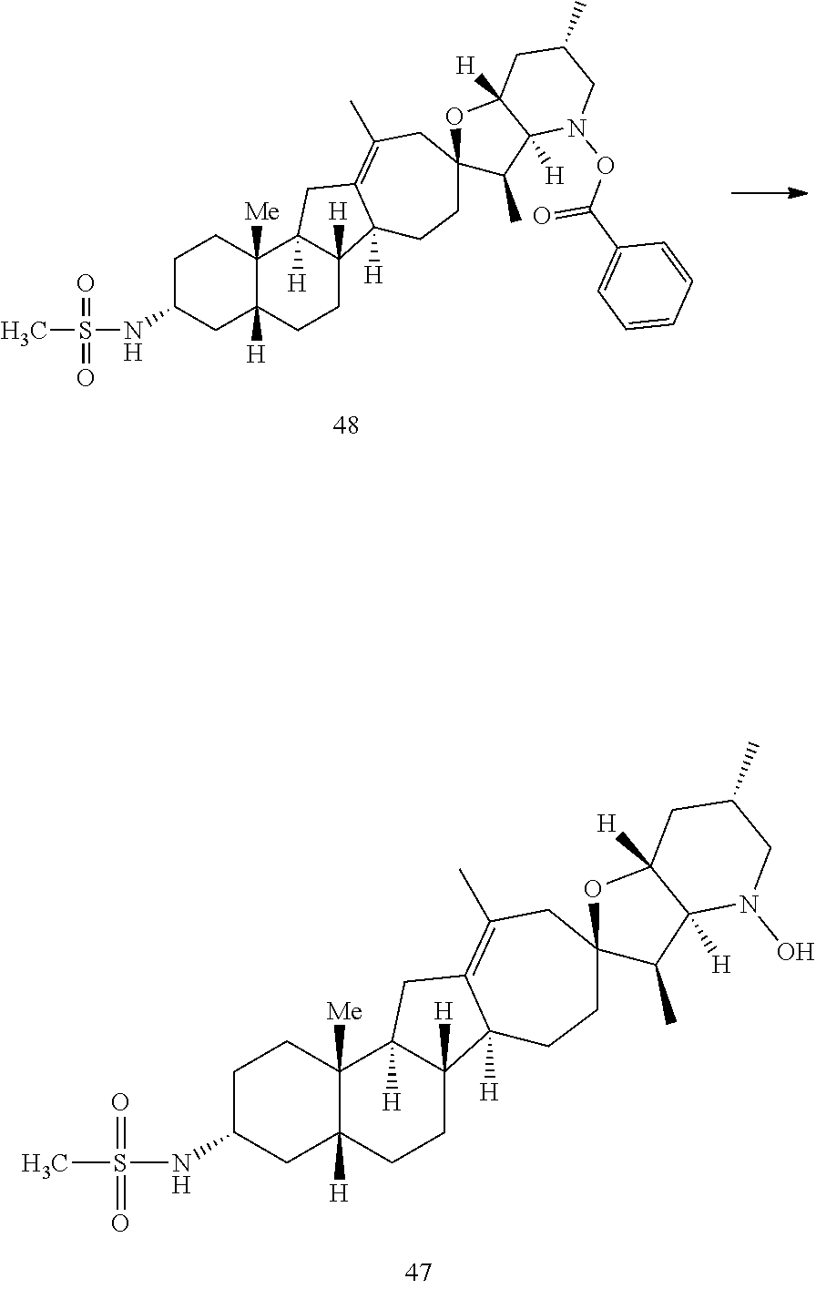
C1C(NS(=O)(=O)C)CC2([H])C([Me])(C1)C1([H])C([H])(CC2)C2([H])C(=C(C)CC3(CC2)C(C)C2([H])C([H])(O3)CC(C)CN2O)C1.C1C(NS(=O)(=O)C)CC2([H])C([Me])(C1)C1([H])C([H])(CC2)C2([H])C(=C(C)CC3(CC2)C(C)C2([H])C([H])(O3)CC(C)CN2OC(=O)C2=CC=CC=C2)C1
